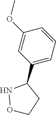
C1=C(OC)C=CC=C1C1NOCC1
